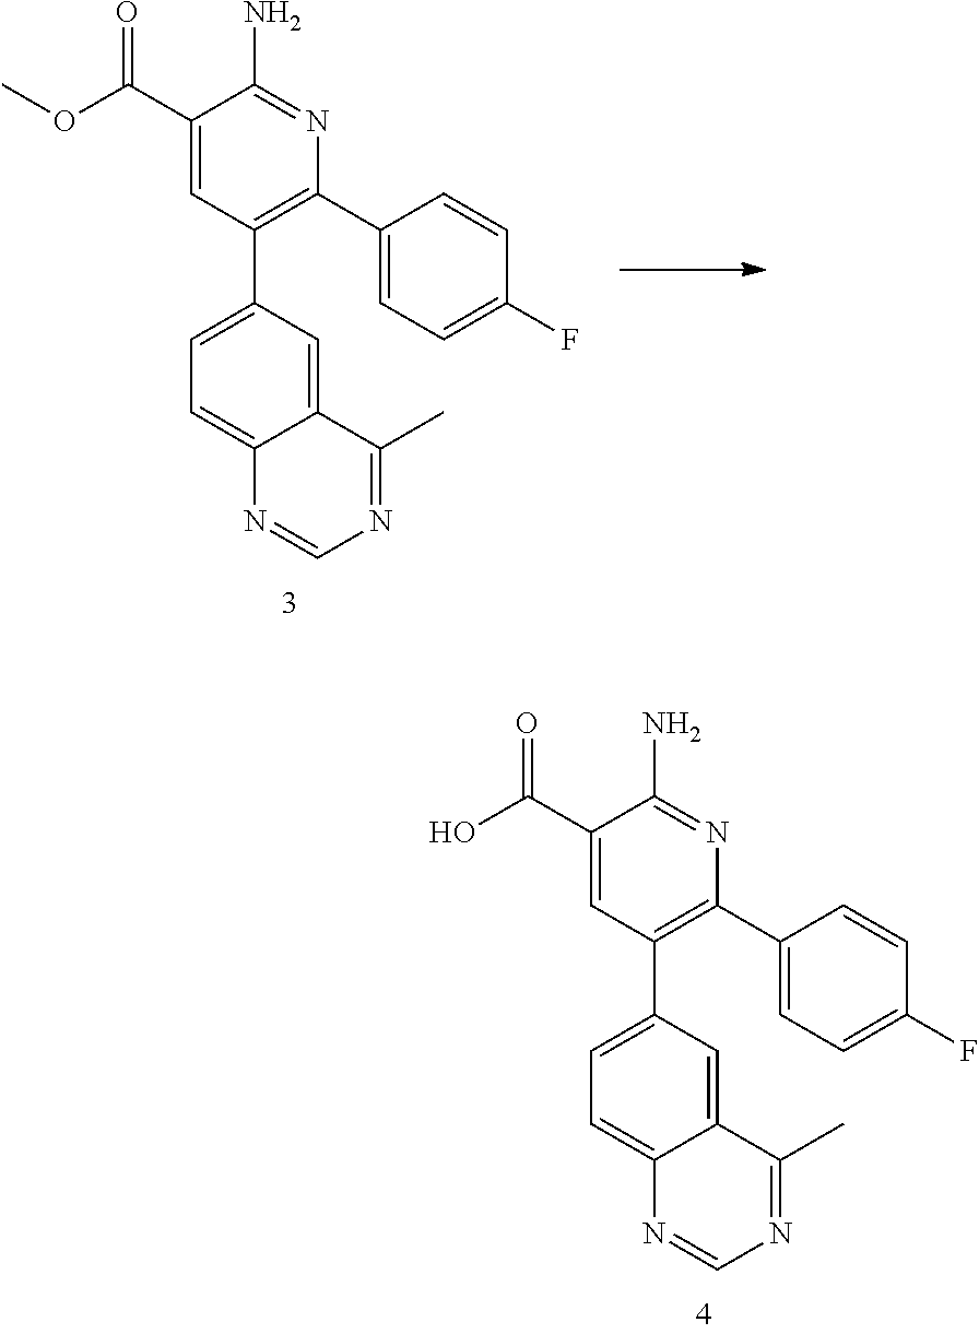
C1(C(=O)OC)=CC(C2=CC=C3C(=C2)C(C)=NC=N3)=C(C2=CC=C(F)C=C2)N=C1N.C1(C(=O)O)=CC(C2=CC=C3C(=C2)C(C)=NC=N3)=C(C2=CC=C(F)C=C2)N=C1N
